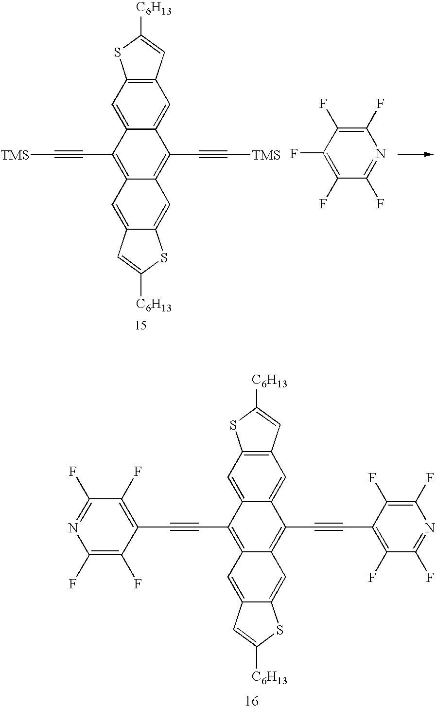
C12=CC3=C(C=C1C(C#C[TMS])=C1C(=C2C#C[TMS])C=C2C(=C1)SC([C6H13])=C2)C=C([C6H13])S3.C1(F)=C(F)C(F)=C(F)N=C1F.C12=CC3=C(C=C1C(C#CC1=C(F)C(F)=NC(F)=C1F)=C1C(=C2C#CC2=C(F)C(F)=NC(F)=C2F)C=C2C(=C1)SC([C6H13])=C2)C=C([C6H13])S3
